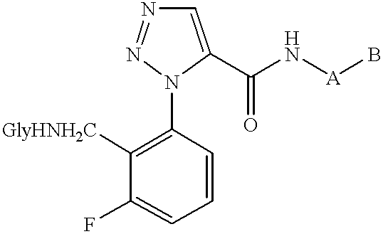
C1=C(C(N[A]B)=O)N(C2=C([GlyHNH2C])C(F)=CC=C2)N=N1
